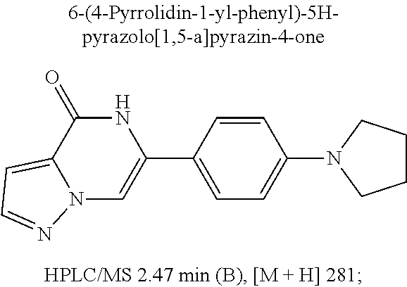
N12C=C(C3=CC=C(N4CCCC4)C=C3)NC(=O)C1=CC=N2
